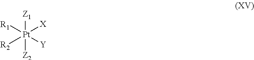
[Z1][Pt]([Z2])([X])([R1])([R2])[Y]
